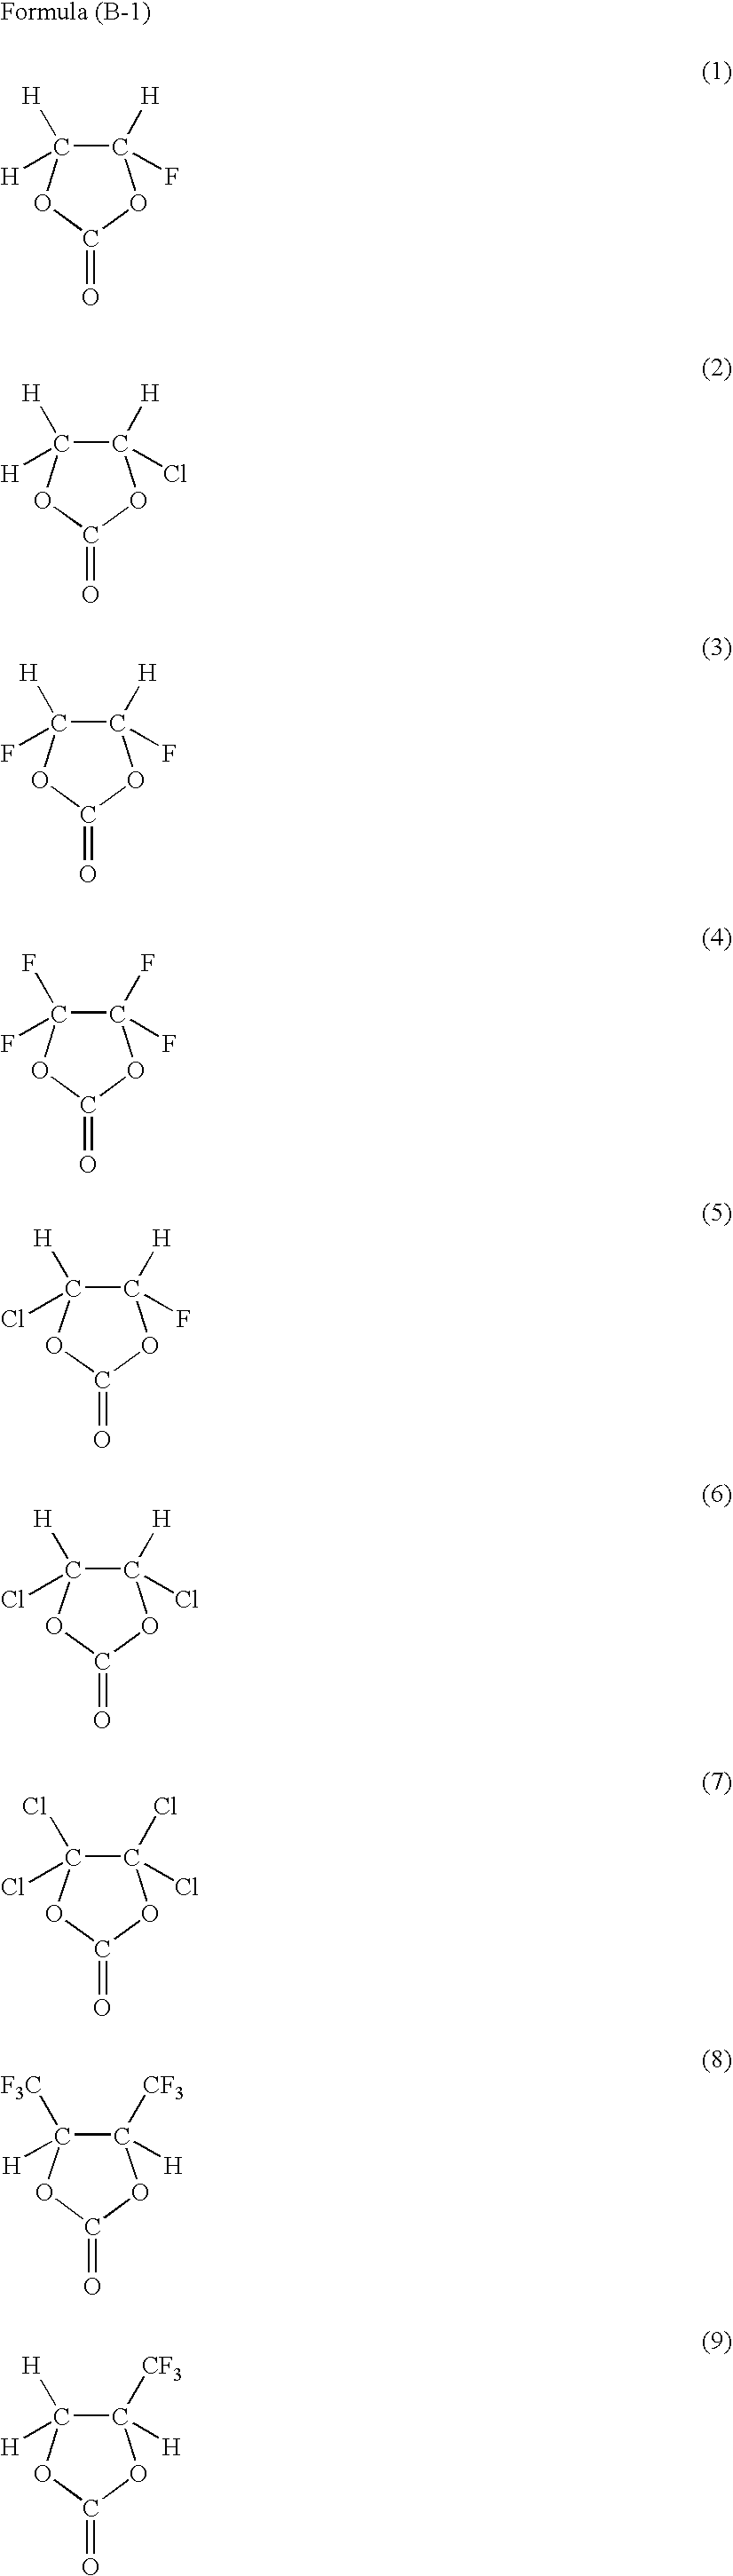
C1([H])(F)C([H])([H])OC(=O)O1.C1([H])(Cl)C([H])([H])OC(=O)O1.C1([H])(F)C([H])(F)OC(=O)O1.C1(F)(F)C(F)(F)OC(=O)O1.C1([H])(F)C([H])(Cl)OC(=O)O1.C1([H])(Cl)C([H])(Cl)OC(=O)O1.C1(Cl)(Cl)C(Cl)(Cl)OC(=O)O1.C1([CF3])([H])C([F3C])([H])OC(=O)O1.C1([CF3])([H])C([H])([H])OC(=O)O1
